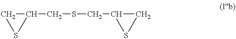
C1(CSCC2CS2)CS1
